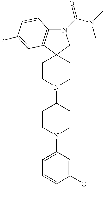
C12(CCN(C3CCN(C4=CC=CC(OC)=C4)CC3)CC1)C1=C(N(C(N(C)C)=O)C2)C=CC(F)=C1
